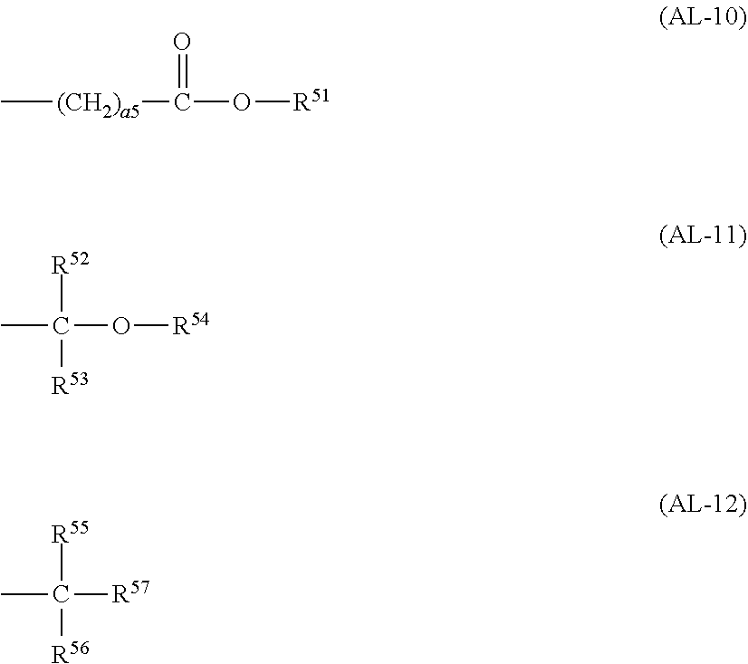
C[(CH2)a5]C(=O)O[R51].C([R52])(O[R54])(C)[R53].C([R55])([R57])(C)[R56]
